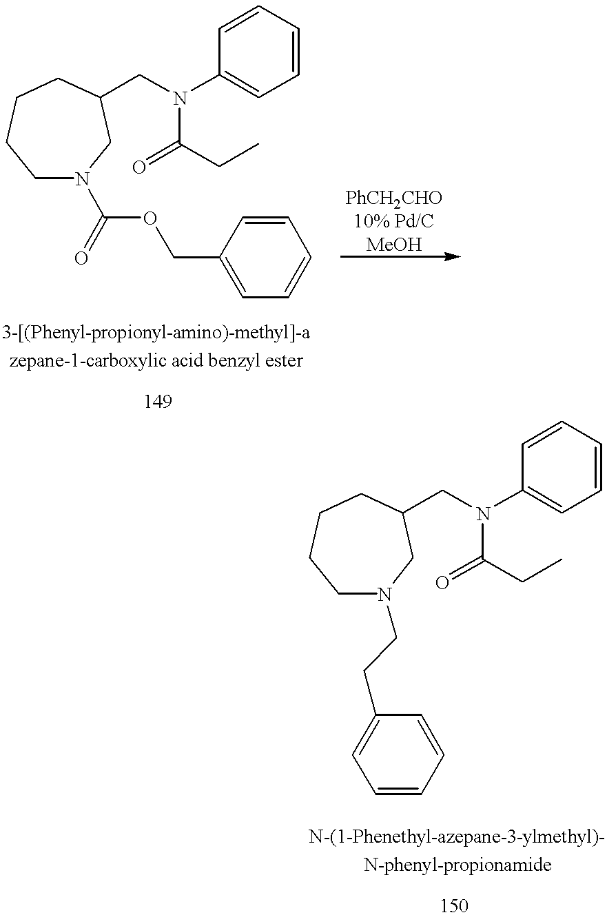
C1N(C(OCC2=CC=CC=C2)=O)CC(CN(C2=CC=CC=C2)C(=O)CC)CCC1.C1N(CCC2=CC=CC=C2)CC(CN(C2=CC=CC=C2)C(=O)CC)CCC1
